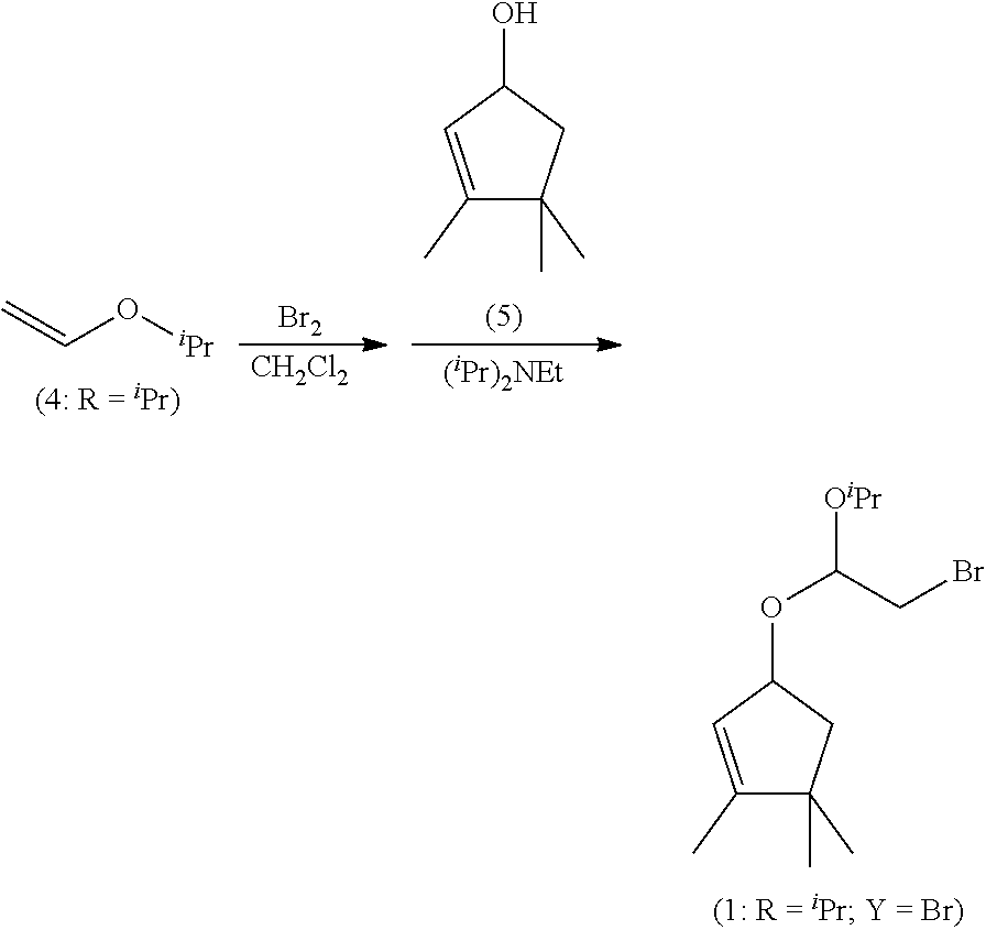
[CH2Cl2].[Br2].C1(C)=CC(O)CC1(C)C.[(iPr)2NEt].C(O[iPr])=C.C1(C)=CC(OC([OiPr])CBr)CC1(C)C
